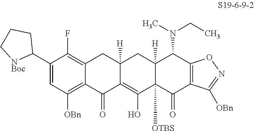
C1(C2CCC[NBoc]2)=CC([OBn])=C2C(=C1F)CC1([H])C(=C(O)C3([OTBS])C([H])(C1)C(N(CC)C)C1=C(C3=O)C([OBn])=NO1)C2=O
